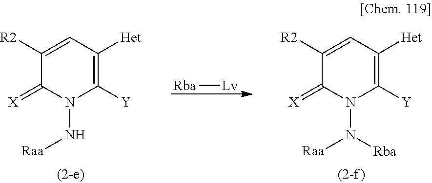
[Rba][Lv].C1([R2])=CC([Het])=C([Y])N(N([Rba])[Raa])C1=[X].C1([R2])=CC([Het])=C([Y])N(N[Raa])C1=[X]
